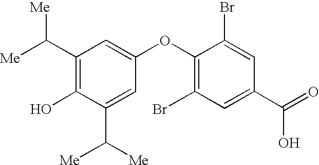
C1(C([Me])[Me])=C(O)C(C([Me])[Me])=CC(OC2=C(Br)C=C(C(=O)O)C=C2Br)=C1
